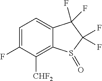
FC1=CC=C2C(=C1[CHF2])S(=O)C(F)(F)C2(F)F
